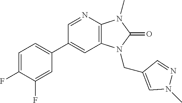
C1(C2=CC=C(F)C(F)=C2)=CC2=C(N=C1)N(C)C(=O)N2CC1=CN(C)N=C1
